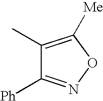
C1(C)=C([Me])ON=C1[Ph]
